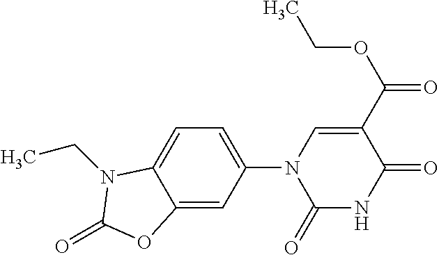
C12=CC(N3C(=O)NC(=O)C(C(OCC)=O)=C3)=CC=C1N(CC)C(=O)O2
